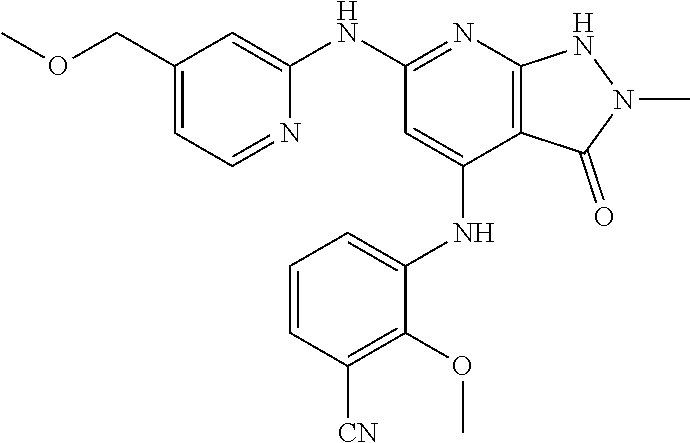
N(C1=NC2=C(C(NC3=CC=CC([CN])=C3OC)=C1)C(=O)N(C)N2)C1=CC(COC)=CC=N1
